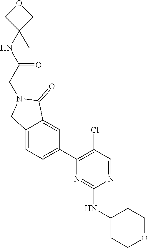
N1=CC(Cl)=C(C2=CC=C3C(=C2)C(=O)N(CC(=O)NC2(C)COC2)C3)N=C1NC1CCOCC1
